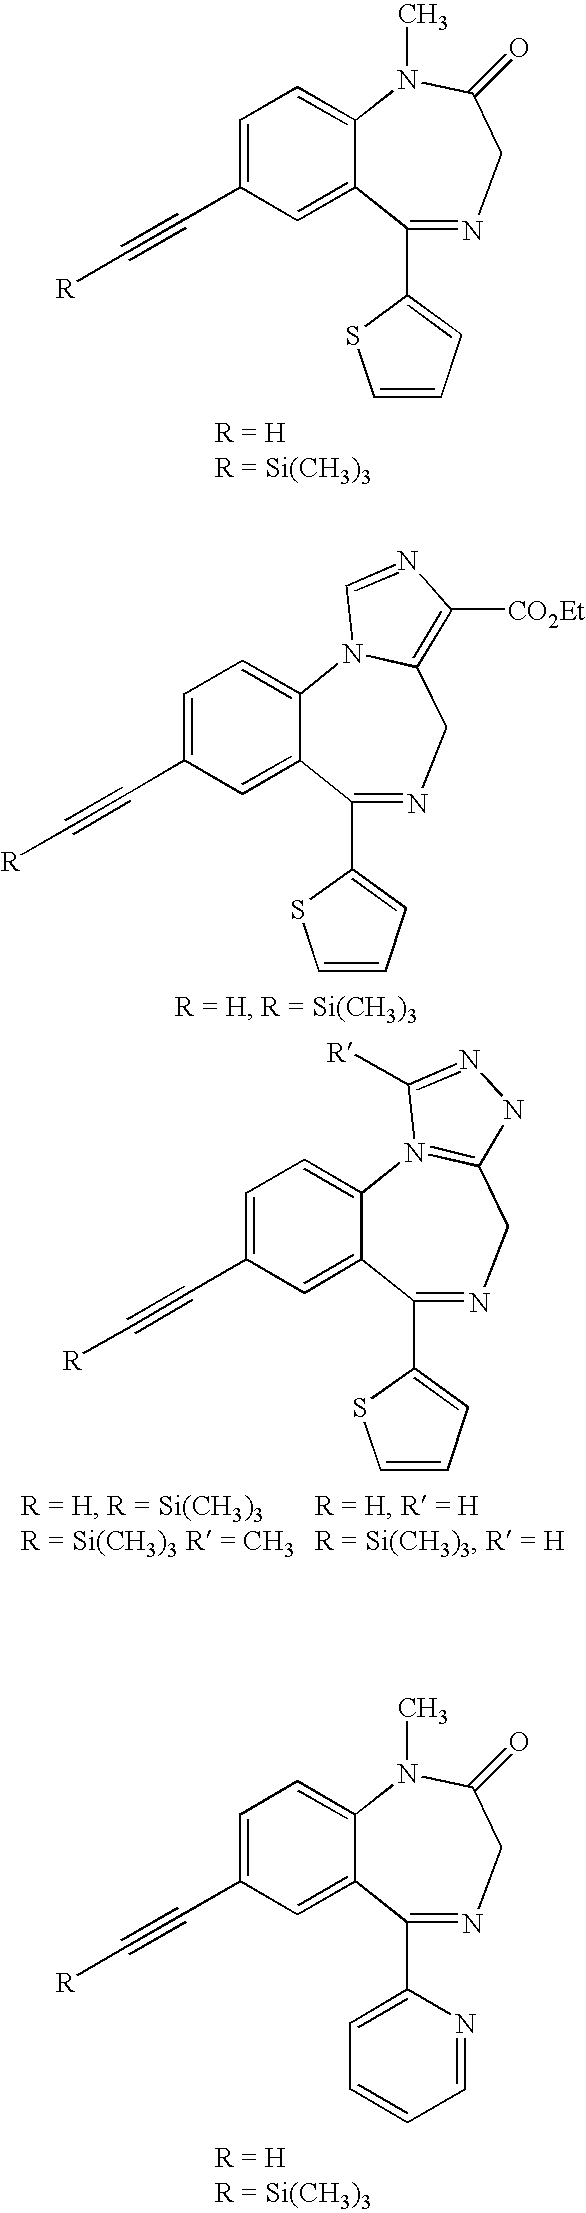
C12=CC(C#C[R])=CC=C1N(C)C(=O)CN=C2C1=CC=CS1.C12=CC(C#C[R])=CC=C1N1C(=C([CO2Et])N=C1)CN=C2C1=CC=CS1.C12=CC(C#C[R])=CC=C1N1=C(CN=C2C2=CC=CS2)NN=C1[R].C12=CC(C#C[R])=CC=C1N(C)C(=O)CN=C2C1=CC=CC=N1
